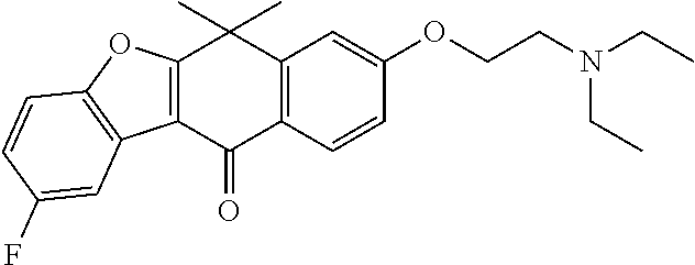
C12=C(C(=O)C3=C(C1(C)C)C=C(OCCN(CC)CC)C=C3)C1=C(O2)C=CC(F)=C1
